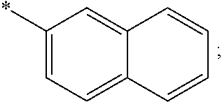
C1(*)=CC=C2C(=C1)C=CC=C2
